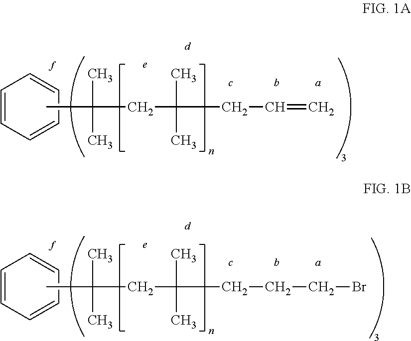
C1=CC=CC=C1.CC(CC(CC=C)(C)C)(C)C.C1=CC=CC=C1.CC(CC(CCCBr)(C)C)(C)C
